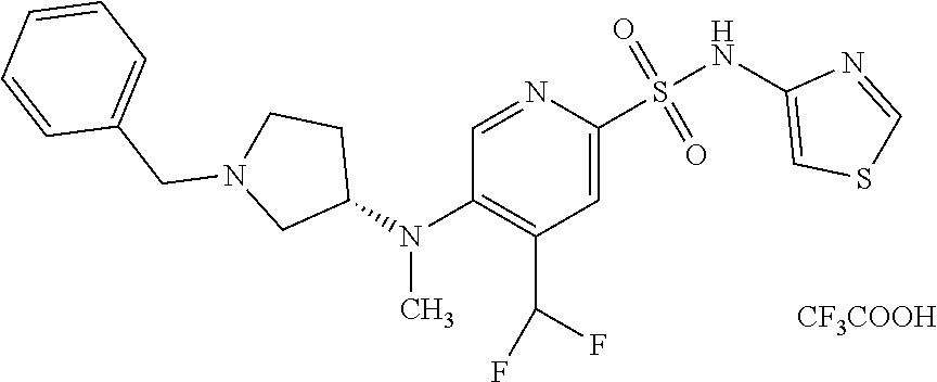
N(S(=O)(=O)C1=CC(C(F)F)=C(N(C2CCN(CC3=CC=CC=C3)C2)C)C=N1)C1=CSC=N1.[CF3COOH]
